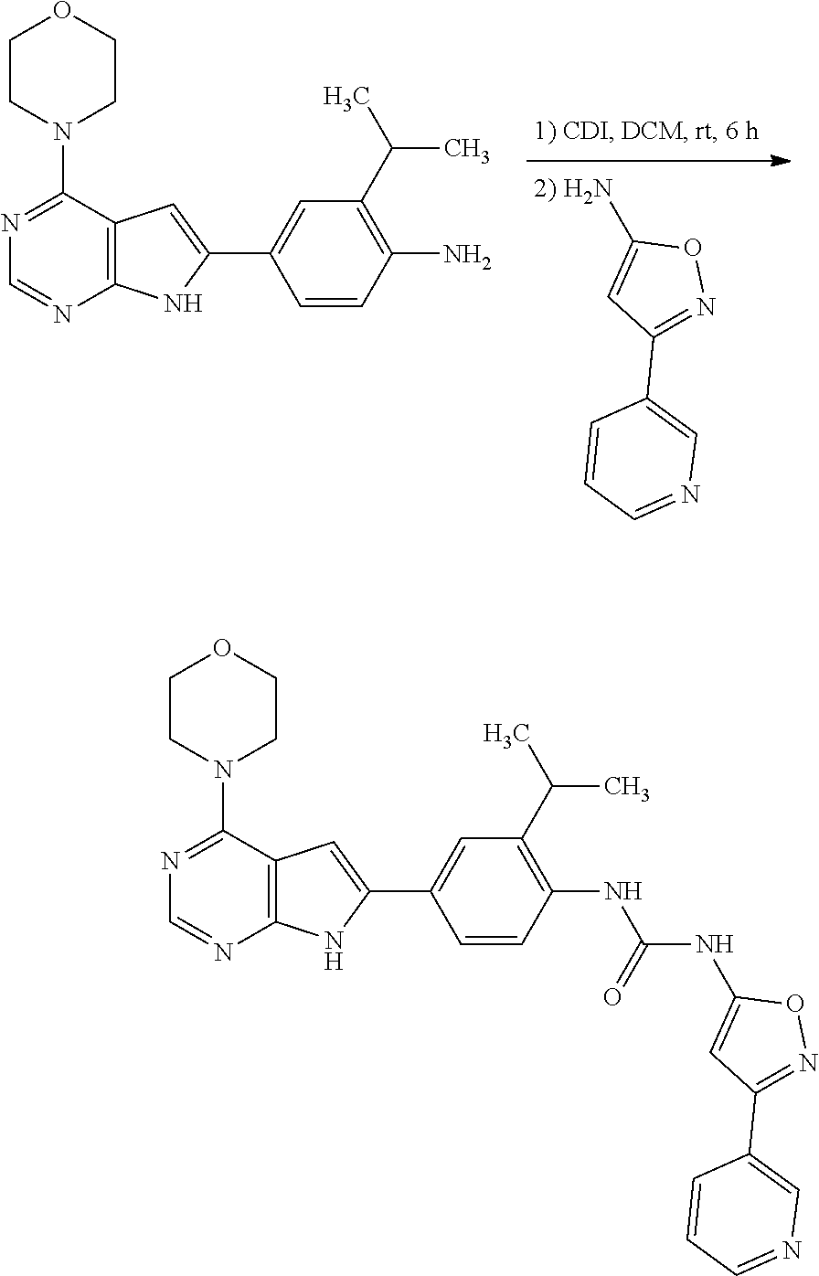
N1=C(N2CCOCC2)C2=C(N=C1)NC(C1=CC(C(C)C)=C(N)C=C1)=C2.NC1=CC(C2=CN=CC=C2)=NO1.N1=C(N2CCOCC2)C2=C(N=C1)NC(C1=CC(C(C)C)=C(NC(NC3=CC(C4=CN=CC=C4)=NO3)=O)C=C1)=C2
